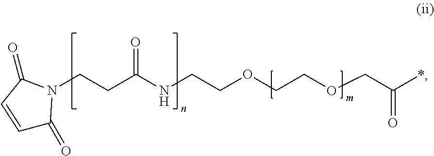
C(CC(NCCOCCOCC(=O)*)=O)N1C(=O)C=CC1=O
